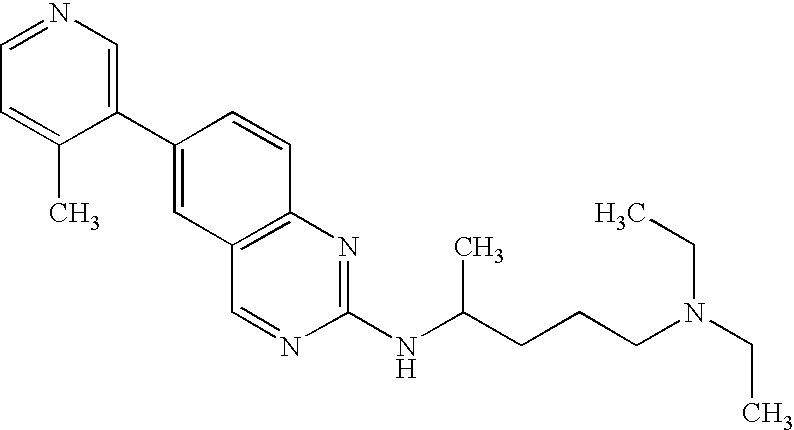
C1=NC=C(C2=CC3=C(C=C2)N=C(NC(CCCN(CC)CC)C)N=C3)C(C)=C1
